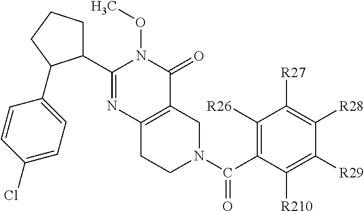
C1([R26])=C(C(N2CC3=C(CC2)N=C(C2CCCC2C2=CC=C(Cl)C=C2)N(OC)C3=O)=O)C([R210])=C([R29])C([R28])=C1[R27]
